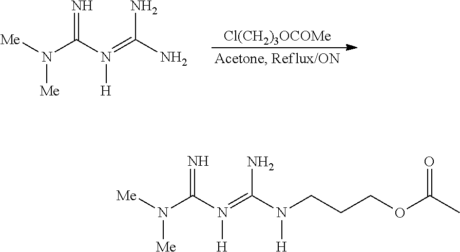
[Me]N(C(N(=C(N)N)[H])=N)[Me].[Cl(CH2)3OCOMe].[Me]N(C(N(=C(N([H])CCCOC(C)=O)N)[H])=N)[Me]
